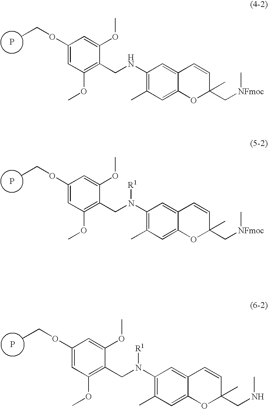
P.C1(OCC)=CC(OC)=C(CNC2=C(C)C=C3C(=C2)C=CC(C[NFmoc]C)(C)O3)C(OC)=C1.P.C1(OCC)=CC(OC)=C(CN(C2=C(C)C=C3C(=C2)C=CC(C[NFmoc]C)(C)O3)[R1])C(OC)=C1.P.C1(OCC)=CC(OC)=C(CN(C2=C(C)C=C3C(=C2)C=CC(CNC)(C)O3)[R1])C(OC)=C1
